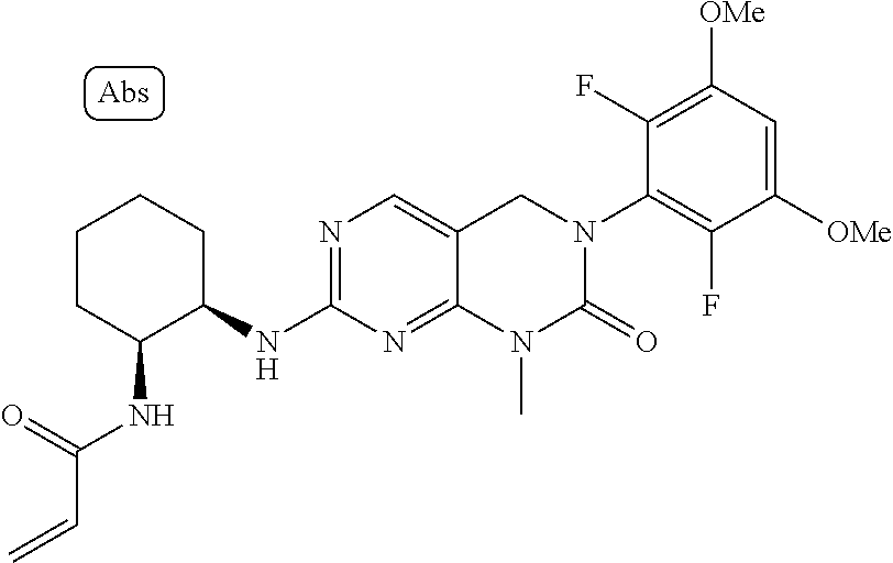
N(C(=O)C=C)C1CCCCC1NC1=NC=C2C(=N1)N(C)C(=O)N(C1=C(F)C([OMe])=CC([OMe])=C1F)C2
